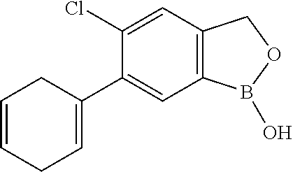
C12=C(C=C(Cl)C(C3=CCC=CC3)=C1)COB2O
